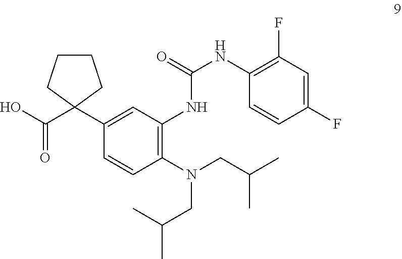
C1(C2(C(O)=O)CCCC2)=CC(NC(NC2=C(F)C=C(F)C=C2)=O)=C(N(CC(C)C)CC(C)C)C=C1
